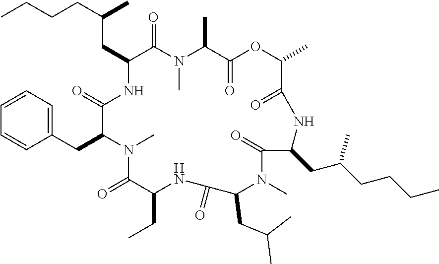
C(CC1NC(=O)C(CC2=CC=CC=C2)N(C)C(=O)C(CC)NC(=O)C(CC(C)C)N(C)C(=O)C(CC(CCCC)C)NC(=O)C(C)OC(=O)C(C)N(C)C1=O)(CCCC)C
